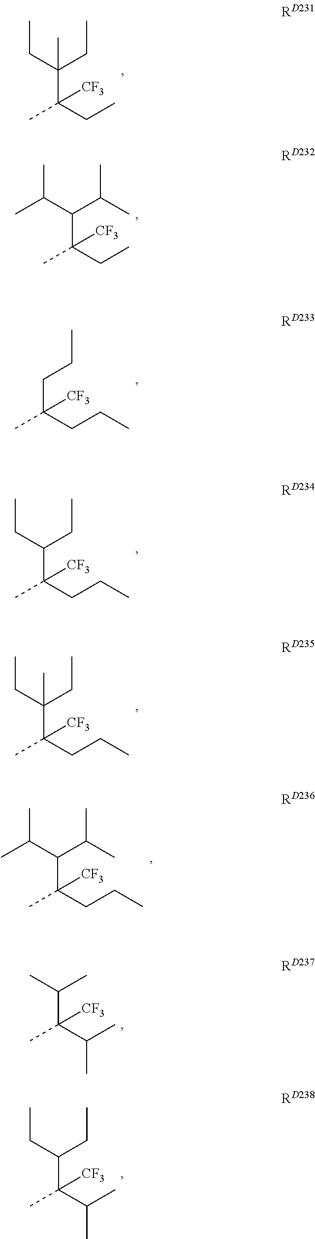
CC(CC)([CF3])C(CC)(CC)C.CC(CC)([CF3])C(C(C)C)C(C)C.CC(CCC)([CF3])CCC.CC(CCC)([CF3])C(CC)CC.CC(CCC)([CF3])C(CC)(CC)C.CC(CCC)([CF3])C(C(C)C)C(C)C.CC(C(C)C)([CF3])C(C)C.CC(C(C)C)([CF3])C(CC)CC
